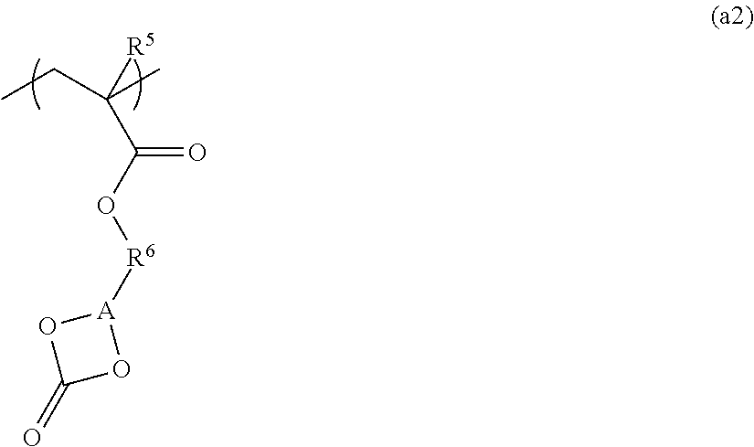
CCC(C)([R5])C(O[R6][A]1OC(=O)O1)=O
